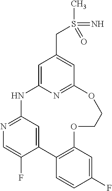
C12=CC(=NC=C1F)NC1=CC(CS(C)(=N)=O)=CC(=N1)OCCOC1=C2C=CC(F)=C1
